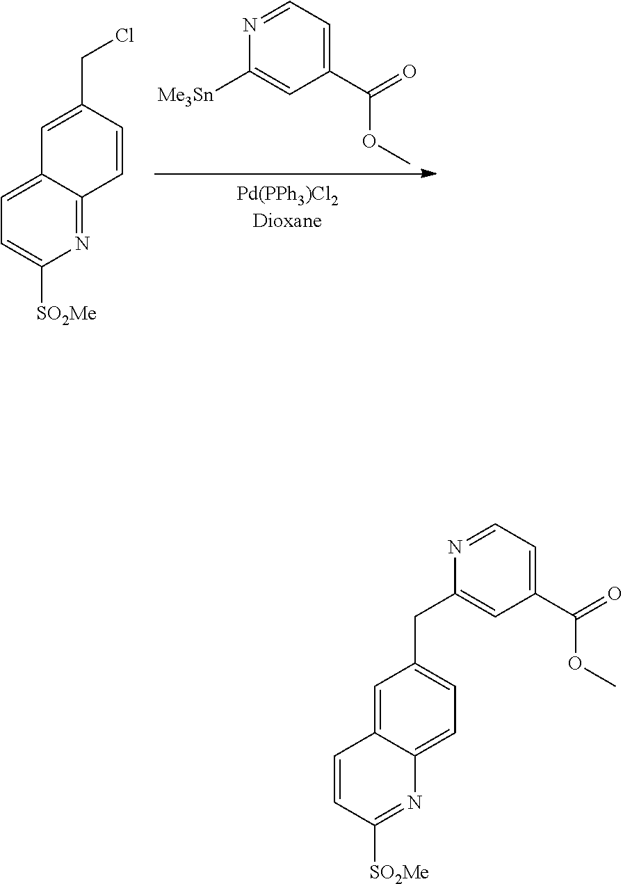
C1=C(CCl)C=CC2=NC([SO2Me])=CC=C12.N1=CC=C(C(=O)OC)C=C1[Me3Sn].C1=C2C(=CC=C1CC1=CC(C(=O)OC)=CC=N1)N=C([SO2Me])C=C2
